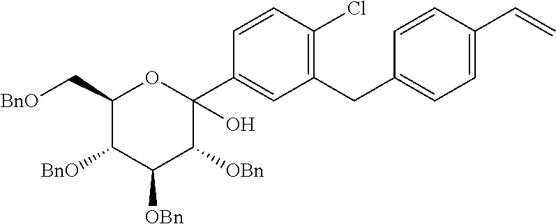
C=CC1=CC=C(CC2=C(Cl)C=CC(C3(O)OC(C[BnO])C([BnO])C([OBn])C3[OBn])=C2)C=C1
